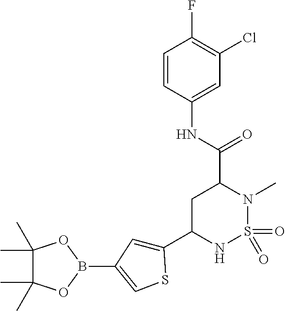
C1(C2NS(=O)(=O)N(C)C(C(NC3=CC(Cl)=C(F)C=C3)=O)C2)=CC(B2OC(C)(C)C(C)(C)O2)=CS1
